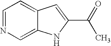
C1=NC=C2C(=C1)C=C(C(C)=O)N2
